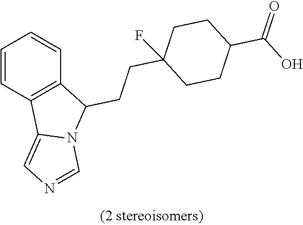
C1=CC2=C(C=C1)C(CCC1(F)CCC(C(O)=O)CC1)N1C2=CN=C1
